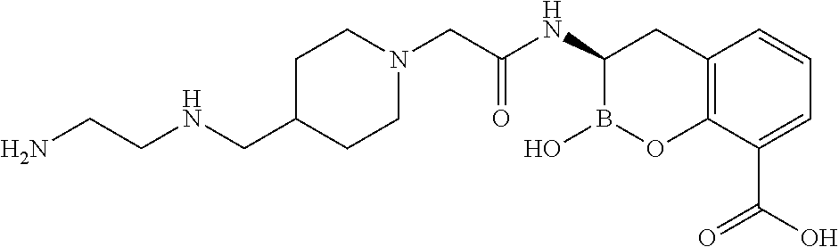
C1C(CNCCN)CCN(CC(NC2B(O)OC3=C(C2)C=CC=C3C(O)=O)=O)C1
